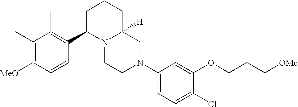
C1(C)=C([MeO])C=CC(C2N3C([H])(CCC2)CN(C2=CC=C(Cl)C(OCCC[OMe])=C2)CC3)=C1C
